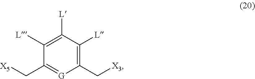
C1([L])=C([L])C([L])=C(C[X3])[G]=C1C[X5]
